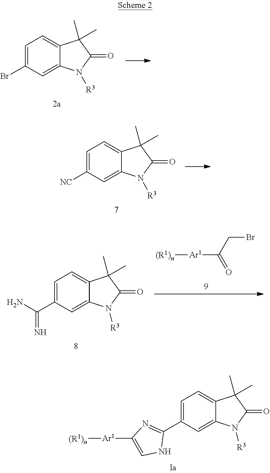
C1=C2C(=CC=C1Br)C(C)(C)C(=O)N2[R3].C1=C2C(=CC=C1[NC])C(C)(C)C(=O)N2[R3].C1=C2C(=CC=C1C(=N)N)C(C)(C)C(=O)N2[R3].[Ar1](C(CBr)=O)[(R1)n].[Ar1](C1=CNC(C2=CC=C3C(=C2)N([R3])C(=O)C3(C)C)=N1)[(R1)n]
